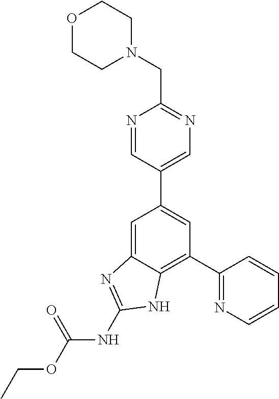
C1(C2=NC=CC=C2)=C2C(=CC(C3=CN=C(CN4CCOCC4)N=C3)=C1)N=C(NC(OCC)=O)N2
